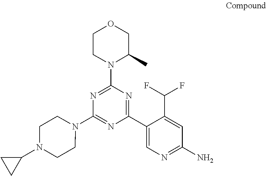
C1(N2CCN(C3CC3)CC2)=NC(C2=CN=C(N)C=C2C(F)F)=NC(N2C(C)COCC2)=N1
